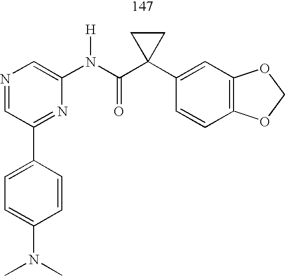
C1=NC=C(N(C(C2(C3=CC4=C(C=C3)OCO4)CC2)=O)[H])N=C1C1=CC=C(N(C)C)C=C1
